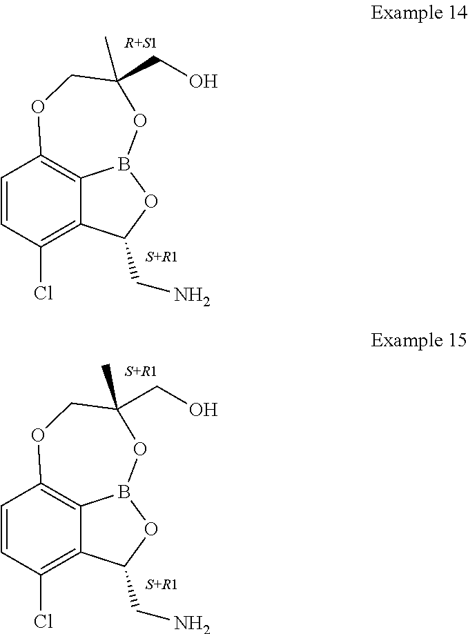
C1=CC(Cl)=C2C3=C1OCC(CO)(C)OB3OC2CN.C1=CC(Cl)=C2C3=C1OCC(CO)(C)OB3OC2CN
